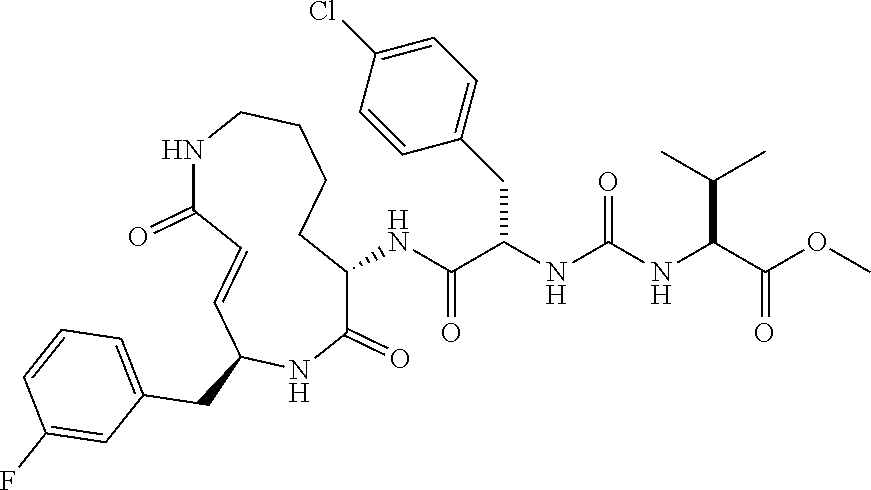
COC(C(NC(NC(C(NC1C(=O)NC(CC2=CC=CC(F)=C2)C=CC(=O)NCCCC1)=O)CC1=CC=C(Cl)C=C1)=O)C(C)C)=O
